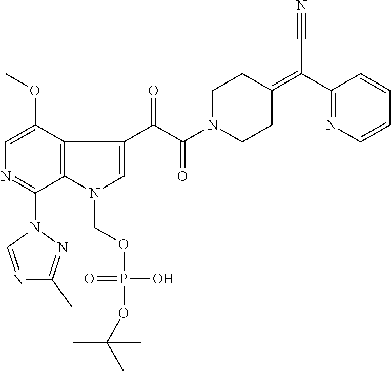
C1(OC)=CN=C(N2C=NC(C)=N2)C2=C1C(C(=O)C(=O)N1CCC(=C(C#N)C3=NC=CC=C3)CC1)=CN2COP(=O)(O)OC(C)(C)C
